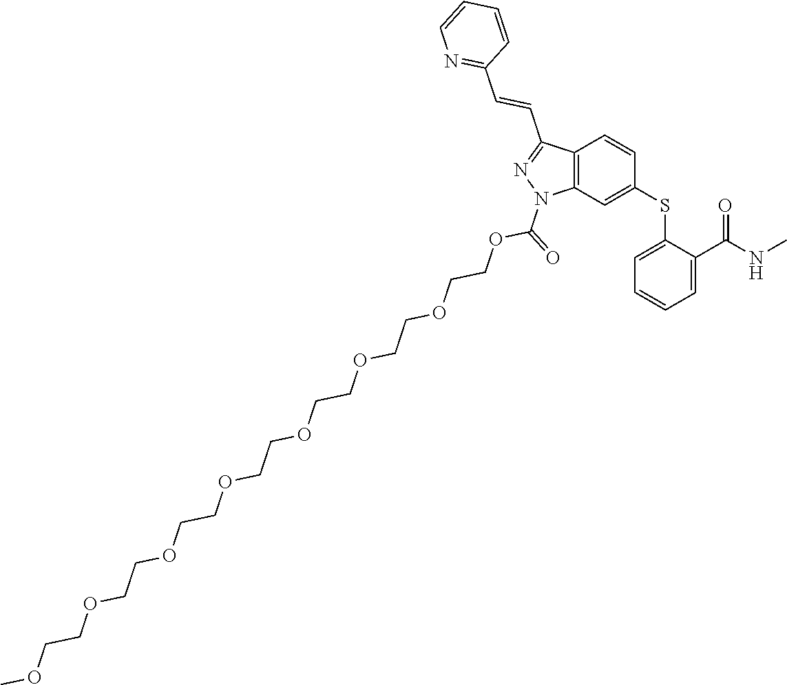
C1(SC2=CC3=C(C=C2)C(C=CC2=NC=CC=C2)=NN3C(=O)OCCOCCOCCOCCOCCOCCOCCOC)=CC=CC=C1C(NC)=O
